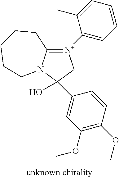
C12=[N+](C3=CC=CC=C3C)CC(O)(C3=CC(OC)=C(OC)C=C3)N1CCCCC2
